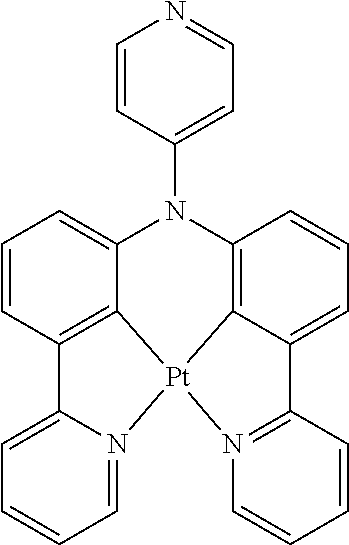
N1(C2=CC=NC=C2)C2=C3C(=CC=C2)C2=N([Pt]34C3=C(C=CC=C13)C1=CC=CC=N14)C=CC=C2
